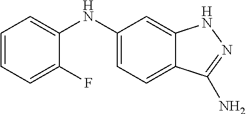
C1=CC=C(F)C(NC2=CC=C3C(=C2)NN=C3N)=C1
